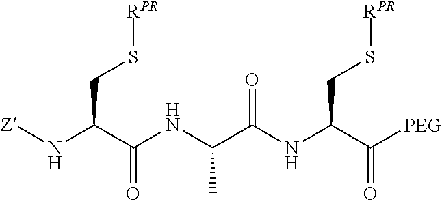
[Z]NC(C(NC(C(NC(C(=O)[PEG])CS[RPR])=O)C)=O)CS[RPR]
